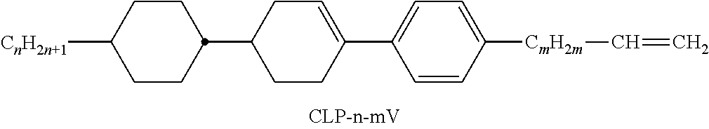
[CnH2n+1]C1CCC(C2CC=C(C3=CC=C([CmH2m]C=C)C=C3)CC2)CC1
